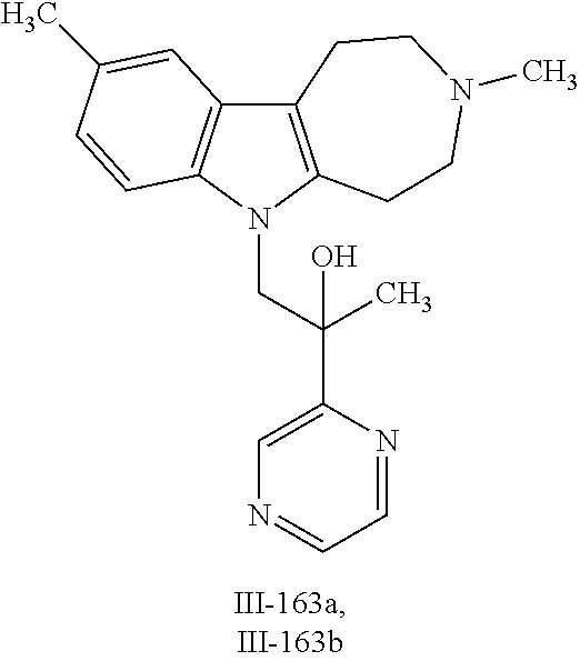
C12=C(N(CC(C3=CN=CC=N3)(O)C)C3=C1C=C(C)C=C3)CCN(C)CC2
